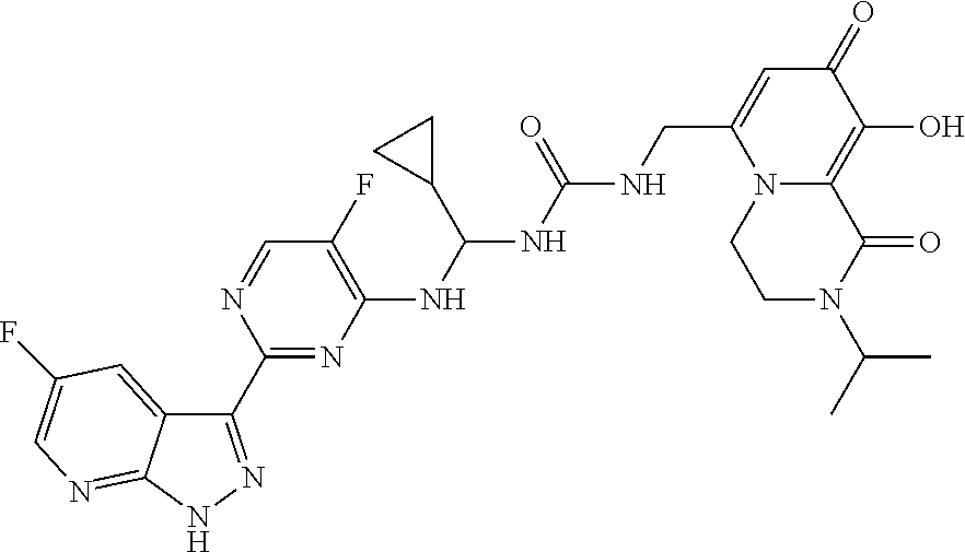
C1(C2=NC(NC(NC(NCC3=CC(=O)C(O)=C4N3CCN(C(C)C)C4=O)=O)C3CC3)=C(F)C=N2)=NNC2=NC=C(F)C=C12
